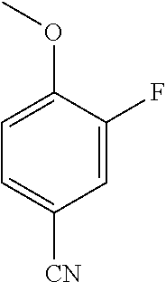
C1=C(F)C(OC)=CC=C1[CN]
